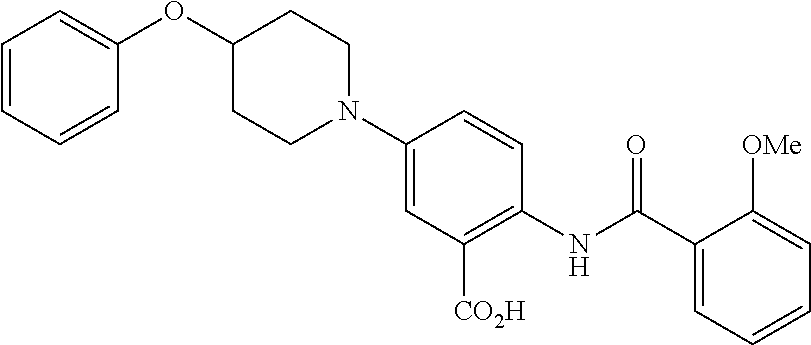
C1(C(NC2=C([CO2H])C=C(N3CCC(OC4=CC=CC=C4)CC3)C=C2)=O)=CC=CC=C1[OMe]
